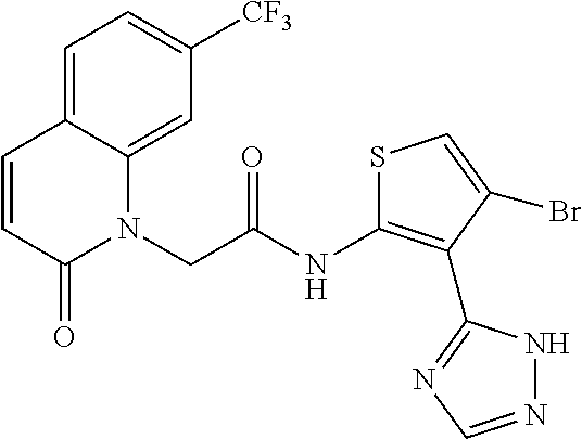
N1(CC(NC2=C(C3=NC=NN3)C(Br)=CS2)=O)C2=CC([CF3])=CC=C2C=CC1=O
